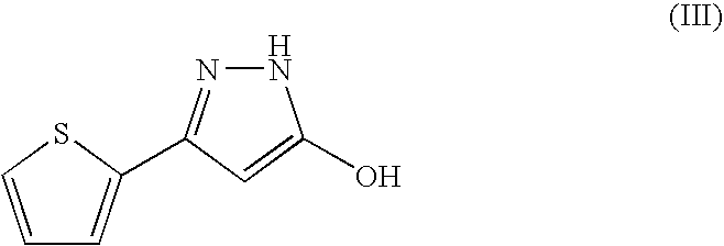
C1=CSC(C2=NNC(O)=C2)=C1
